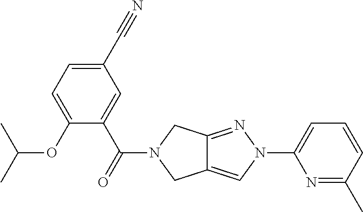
C1(C#N)=CC=C(OC(C)C)C(C(=O)N2CC3=CN(C4=CC=CC(C)=N4)N=C3C2)=C1
